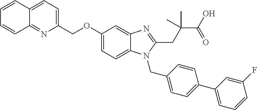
C1=CC2=CC=C(COC3=CC=C4C(=C3)N=C(CC(C(O)=O)(C)C)N4CC3=CC=C(C4=CC=CC(F)=C4)C=C3)N=C2C=C1
